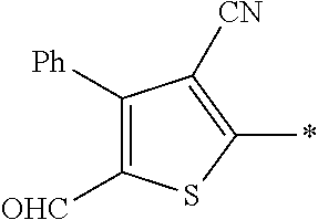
C1([OHC])=C([Ph])C([CN])=C(*)S1
